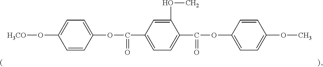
C1=C(OC(C2=CC=C(C(OC3=CC=C(OC)C=C3)=O)C(OC)=C2)=O)C=CC(O[H3CO])=C1
